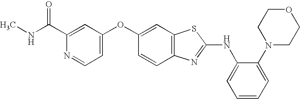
C1(C(NC)=O)=CC(OC2=CC3=C(C=C2)N=C(NC2=CC=CC=C2N2CCOCC2)S3)=CC=N1
